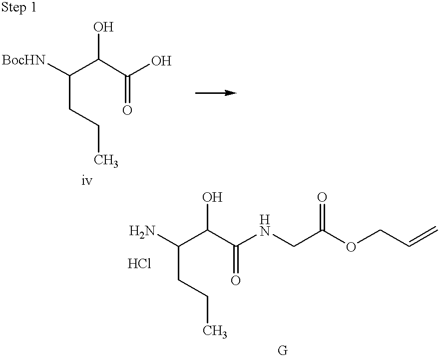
[BocHN]C(C(C(O)=O)O)CCC.NC(C(C(NCC(OCC=C)=O)=O)O)CCC.Cl
